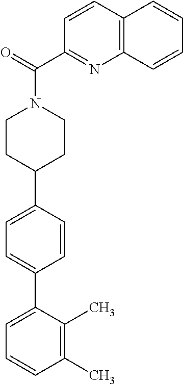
C1(C)=C(C)C(C2=CC=C(C3CCN(C(C4=NC5=C(C=C4)C=CC=C5)=O)CC3)C=C2)=CC=C1
